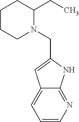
C1=CN=C2C(=C1)C=C(CN1C(CC)CCCC1)N2
